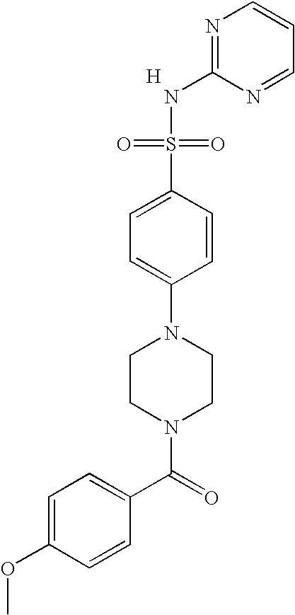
N1=C(NS(=O)(=O)C2=CC=C(N3CCN(C(=O)C4=CC=C(OC)C=C4)CC3)C=C2)N=CC=C1.[H]
